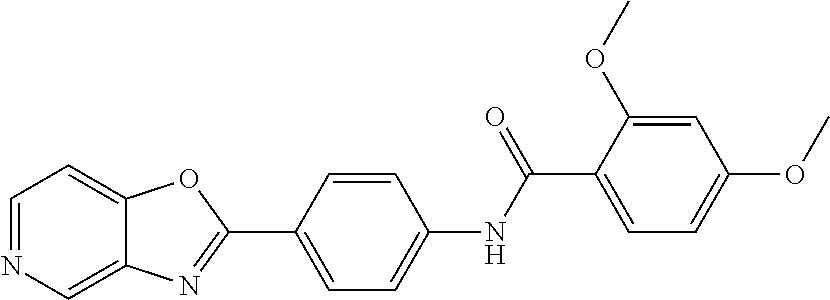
C1=NC=C2C(=C1)OC(C1=CC=C(NC(C3=CC=C(OC)C=C3OC)=O)C=C1)=N2
